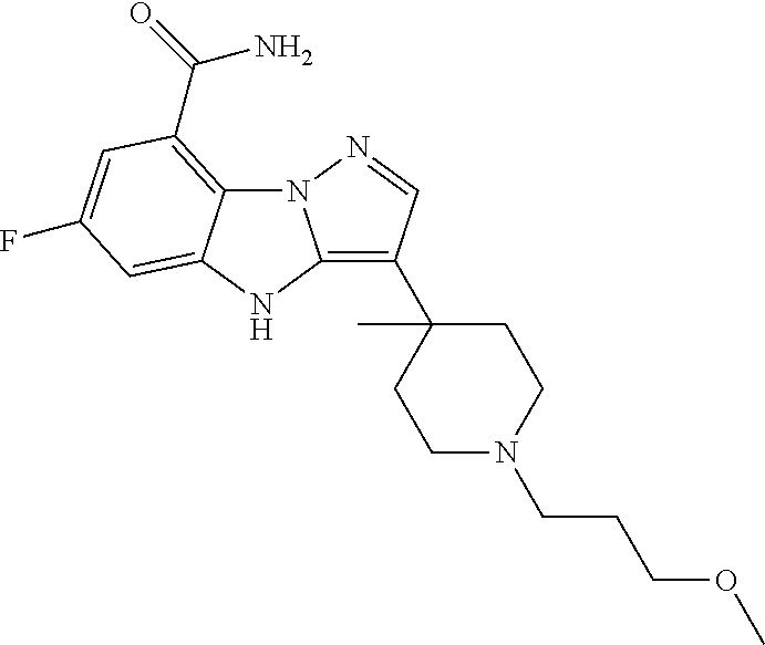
N12C3=C(C(=O)N)C=C(F)C=C3NC1=C(C1(C)CCN(CCCOC)CC1)C=N2
